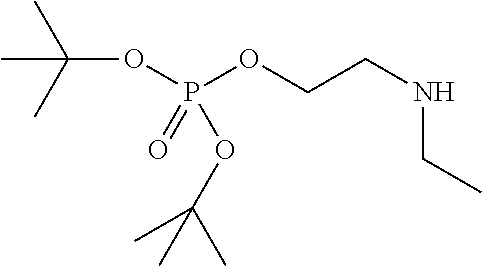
N(CCOP(OC(C)(C)C)(OC(C)(C)C)=O)CC
